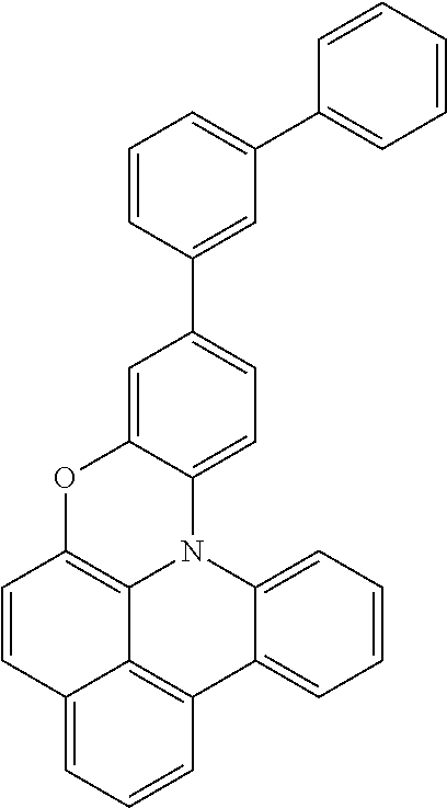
C1=CC=CC=C1C1=CC=CC(C2=CC=C3C(=C2)OC2=C4N3C3=CC=CC=C3C3=C4C(=CC=C3)C=C2)=C1
